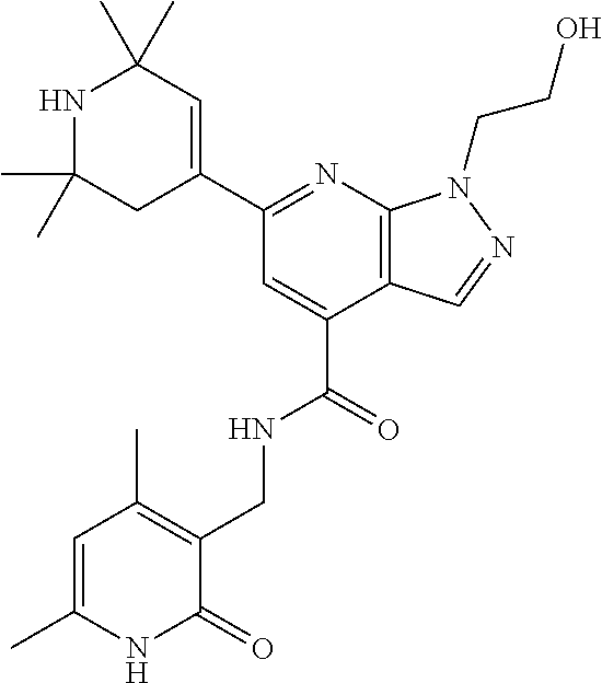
C(C1=CC(C2=CC(C)(C)NC(C)(C)C2)=NC2=C1C=NN2CCO)(=O)NCC1=C(C)C=C(C)NC1=O
